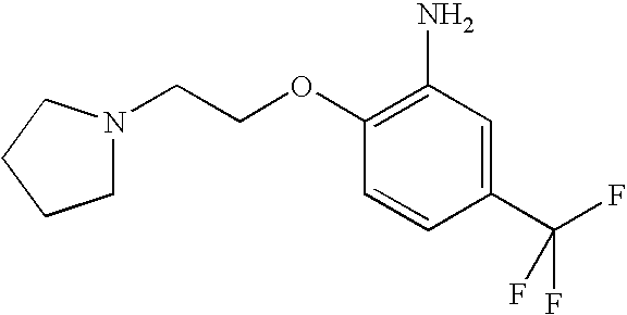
C1N(CCOC2=C(N)C=C(C(F)(F)F)C=C2)CCC1
